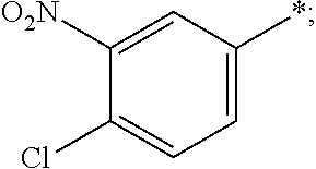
ClC1=CC=C(*)C=C1[O2N]
